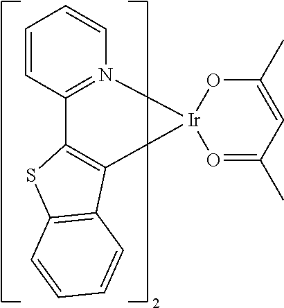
C12=C(C3=C(S1)C=CC=C3)[Ir]1(N3=C2C=CC=C3)O=C(C)C=C(C)O1
